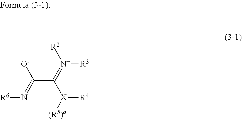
[R6]N=C(C(=[N+]([R2])[R3])[X]([(R5)a])[R4])[O-]
